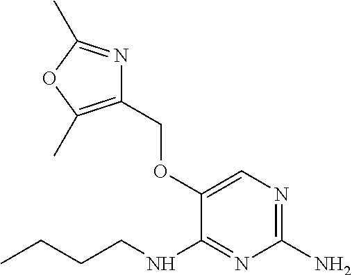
N1=C(C)OC(C)=C1COC1=CN=C(N)N=C1NCCCC
